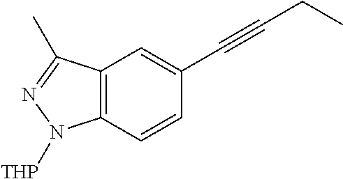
C12=C(C=CC(C#CCC)=C1)N([THP])N=C2C
